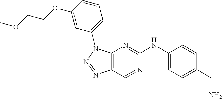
C12=C(N(C3=CC=CC(OCCOC)=C3)N=N1)N=C(NC1=CC=C(CN)C=C1)N=C2
